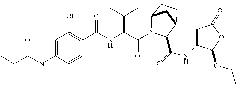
C(=O)(C(C(C)(C)C)NC(=O)C1=C(Cl)C=C(NC(=O)CC)C=C1)N1C2CC(CC2)C1C(NC1CC(=O)OC1OCC)=O
